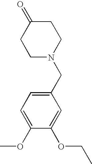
C1N(CC2=CC=C(OC)C(OCC)=C2)CCC(=O)C1
